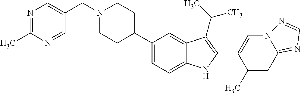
N1(CC2=CN=C(C)N=C2)CCC(C2=CC=C3C(=C2)C(C(C)C)=C(C2=CN4C(=NC=N4)C=C2C)N3)CC1
